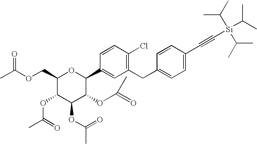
C1(COC(C)=O)C(OC(=O)C)C(OC(=O)C)C(OC(=O)C)C(C2=CC(CC3=CC=C(C#C[Si](C(C)C)(C(C)C)C(C)C)C=C3)=C(Cl)C=C2)O1
